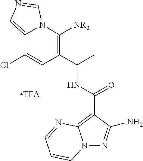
C(C)(C1=C([NR2])N2C(=CN=C2)C(Cl)=C1)NC(C1=C2N(N=C1N)C=CC=N2)=O
